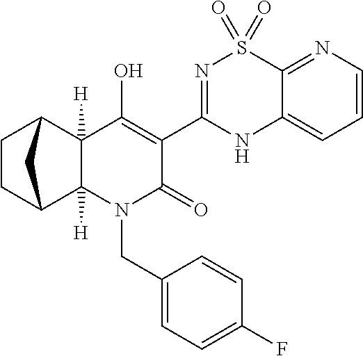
C12=NC=CC=C1NC(C1=C(O)C3([H])C([H])(N(CC4=CC=C(F)C=C4)C1=O)C1CCC3C1)=NS2(=O)=O
